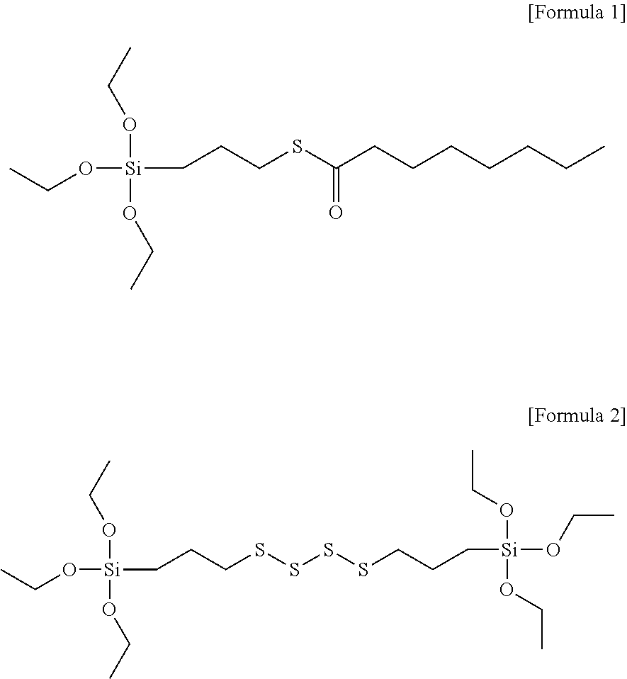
O([Si](CCCSC(=O)CCCCCCC)(OCC)OCC)CC.O([Si](CCCSSSSCCC[Si](OCC)(OCC)OCC)(OCC)OCC)CC
